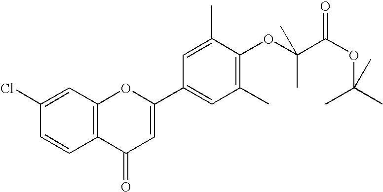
C12=C(C=C(Cl)C=C1)OC(C1=CC(C)=C(OC(C(OC(C)(C)C)=O)(C)C)C(C)=C1)=CC2=O
